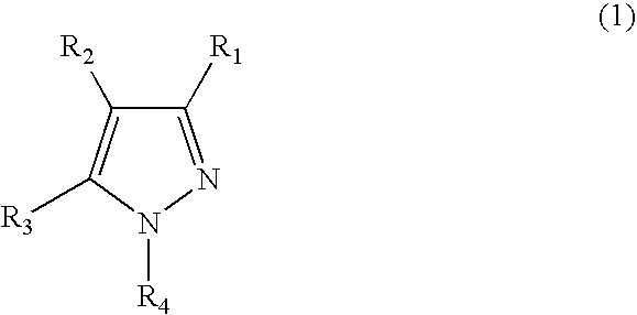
C1([R1])=NN([R4])C([R3])=C1[R2]
